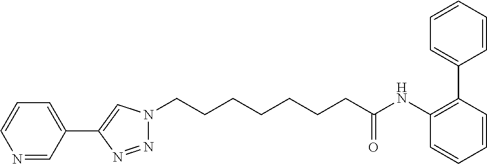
N1(CCCCCCCC(NC2=C(C3=CC=CC=C3)C=CC=C2)=O)N=NC(C2=CC=CN=C2)=C1
